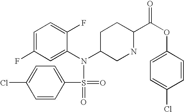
C1=C(F)C=C(N(C2CNC(C(OC3=CC=C(Cl)C=C3)=O)CC2)S(=O)(C2=CC=C(Cl)C=C2)=O)C(F)=C1
